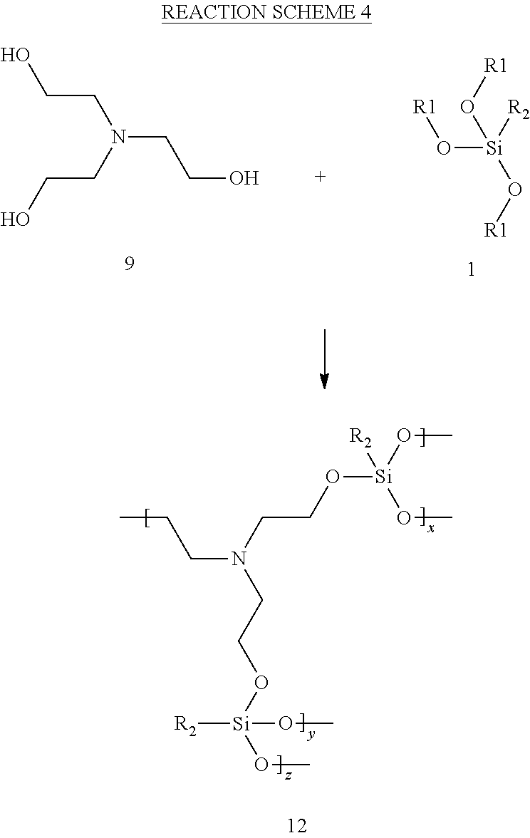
OCCN(CCO)CCO.[R1]O[Si](O[R1])(O[R1])[R2].CCCN(CCO[Si](OC)([R2])OC)CCO[Si](OC)([R2])OC
